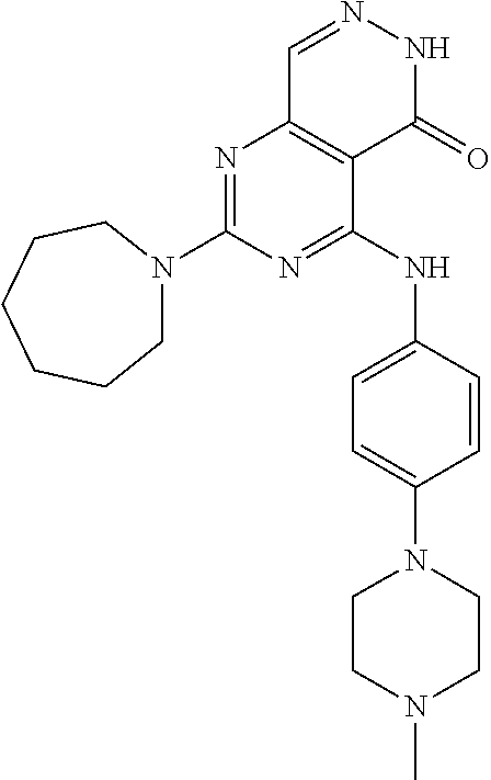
N1=C(N2CCCCCC2)N=C(NC2=CC=C(N3CCN(C)CC3)C=C2)C2=C1C=NNC2=O
